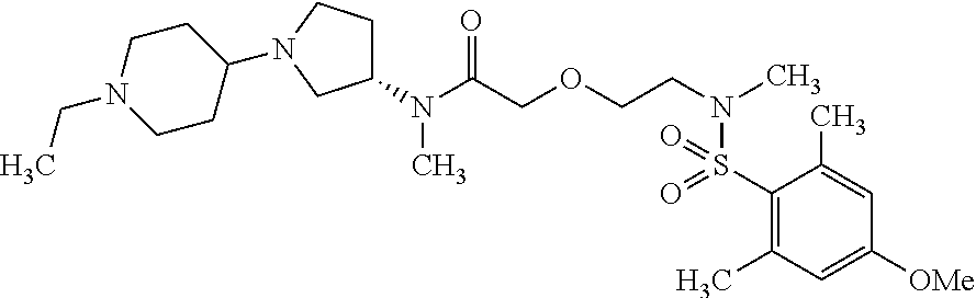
CCN1CCC(N2CCC(N(C(COCCN(C)S(=O)(=O)C3=C(C)C=C([OMe])C=C3C)=O)C)C2)CC1
